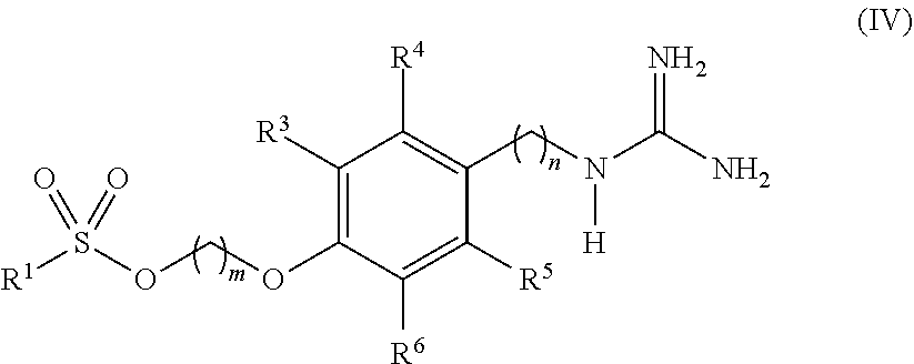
C1([R3])=C(OCOS([R1])(=O)=O)C([R6])=C([R5])C(CN(C(=N)N)[H])=C1[R4]
